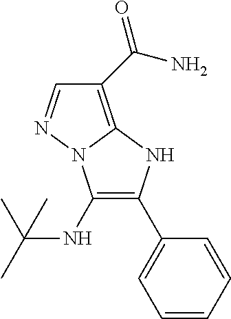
C1(C(N)=O)=C2N(N=C1)C(NC(C)(C)C)=C(C1=CC=CC=C1)N2
